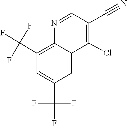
FC(F)(C1=CC(C(F)(F)F)=C2N=CC(C#N)=C(Cl)C2=C1)F
